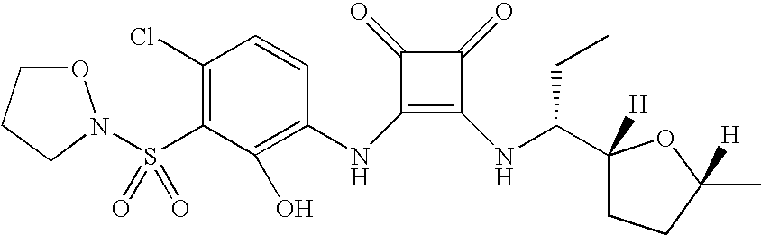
C1(Cl)=C(S(=O)(=O)N2OCCC2)C(O)=C(NC2=C(NC(C3([H])CCC(C)([H])O3)CC)C(=O)C2=O)C=C1
